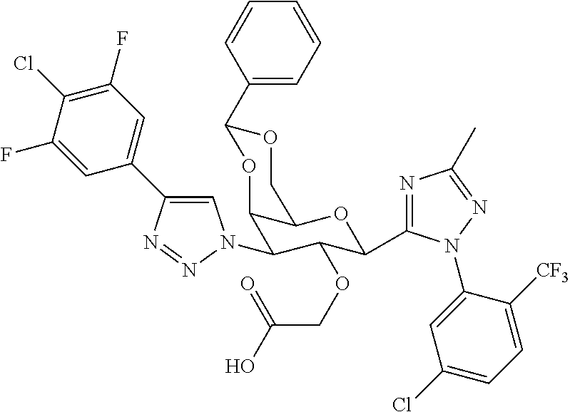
C1=C(F)C(Cl)=C(F)C=C1C1=CN(C2C(OCC(O)=O)C(C3=NC(C)=NN3C3=CC(Cl)=CC=C3[CF3])OC3C2OC(C2=CC=CC=C2)OC3)N=N1
